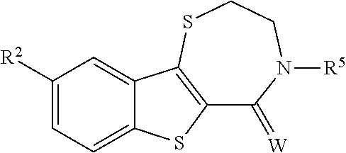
C1(=[W])N([R5])CCSC2=C1SC1=CC=C([R2])C=C12
